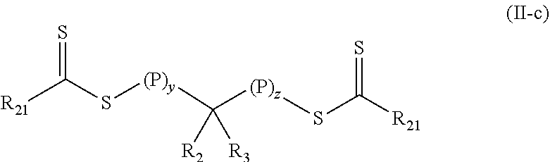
[R21]C(S[(P)y]C([(P)z]SC([R21])=S)([R3])[R2])=S
